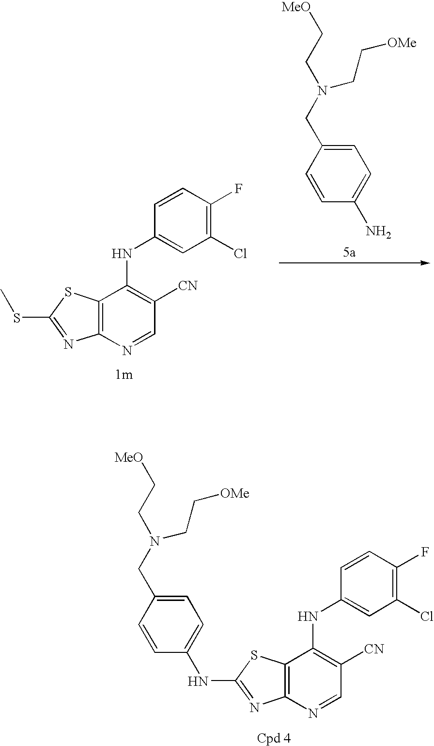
C12=C(N=CC([CN])=C1NC1=CC(Cl)=C(F)C=C1)N=C(SC)S2.C1=C(CN(CC[MeO])CC[OMe])C=CC(N)=C1.C12=C(N=CC([CN])=C1NC1=CC(Cl)=C(F)C=C1)N=C(NC1=CC=C(CN(CC[MeO])CC[OMe])C=C1)S2
